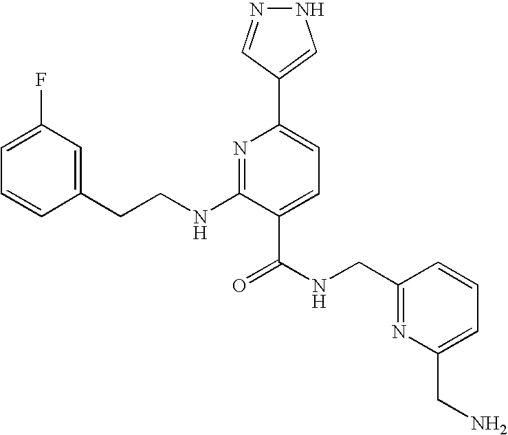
C1=CC(CCNC2=NC(C3=CNN=C3)=CC=C2C(=O)NCC2=NC(CN)=CC=C2)=CC(F)=C1
